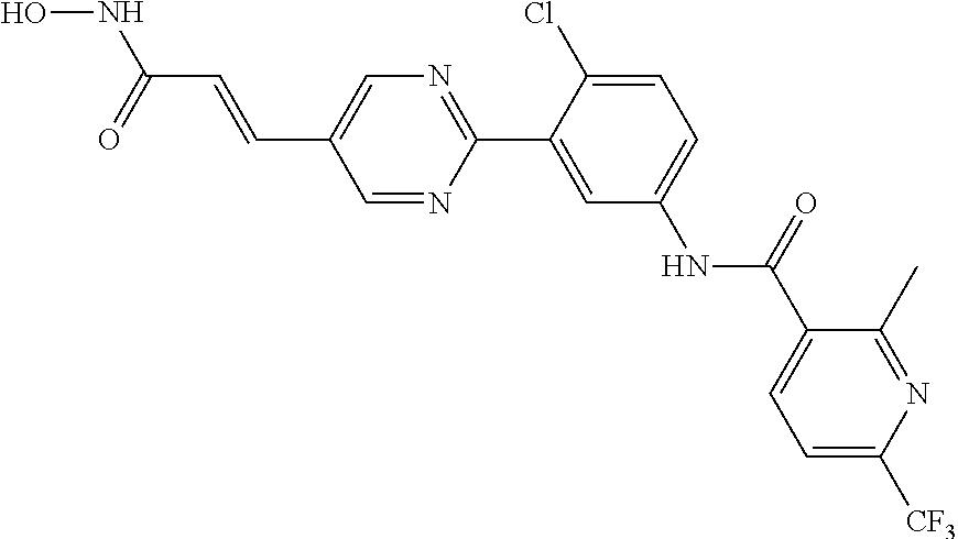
C(C1=CN=C(C2=CC(NC(C3=CC=C([CF3])N=C3C)=O)=CC=C2Cl)N=C1)=CC(NO)=O
